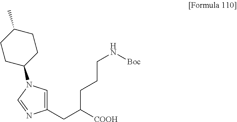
C1(CC([COOH])CCCN[Boc])=CN(C2CCC(C)CC2)C=N1
